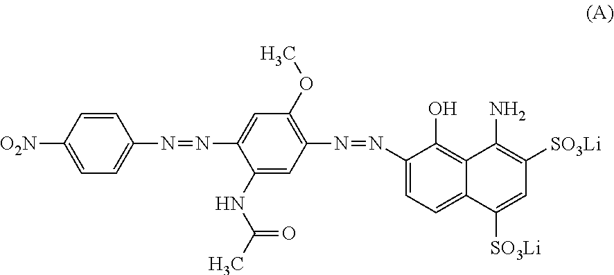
[O2N]C1=CC=C(N=NC2=CC(OC)=C(N=NC3=CC=C4C(=C3O)C(N)=C([SO3Li])C=C4[SO3Li])C=C2NC(C)=O)C=C1
